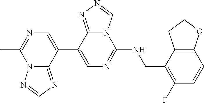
C1(C2=CN=C(C)N3C2=NC=N3)=CN=C(NCC2=C(F)C=CC3=C2CCO3)N2C1=NN=C2
